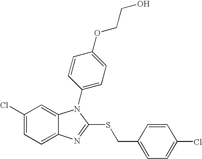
C1(Cl)=CC=C2C(=C1)N(C1=CC=C(OCCO)C=C1)C(SCC1=CC=C(Cl)C=C1)=N2
